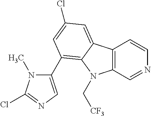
C12=C(C=NC=C1)N(C[CF3])C1=C(C3=CN=C(Cl)N3C)C=C(Cl)C=C21
